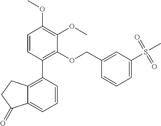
C1=CC(C2=C(OCC3=CC(S(=O)(C)=O)=CC=C3)C(OC)=C(OC)C=C2)=C2C(=C1)C(=O)CC2
